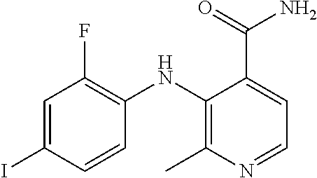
C1=C(I)C=CC(NC2=C(C)N=CC=C2C(=O)N)=C1F
